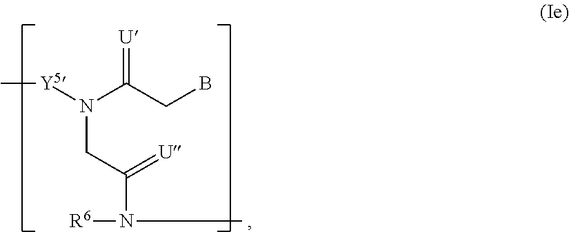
N(CC(=[U])N([R6])C)(C(CB)=[U])[Y5]C
